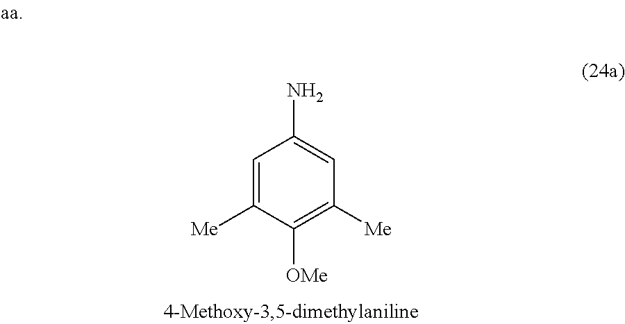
C1=C([Me])C([OMe])=C([Me])C=C1N
